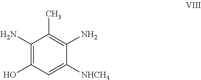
C1(N)=C(O)C=C([NHCH3])C(N)=C1C
